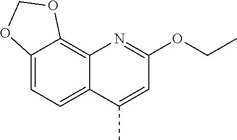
C12=CC=C3C(=C1OCO2)N=C(OCC)C=C3C
